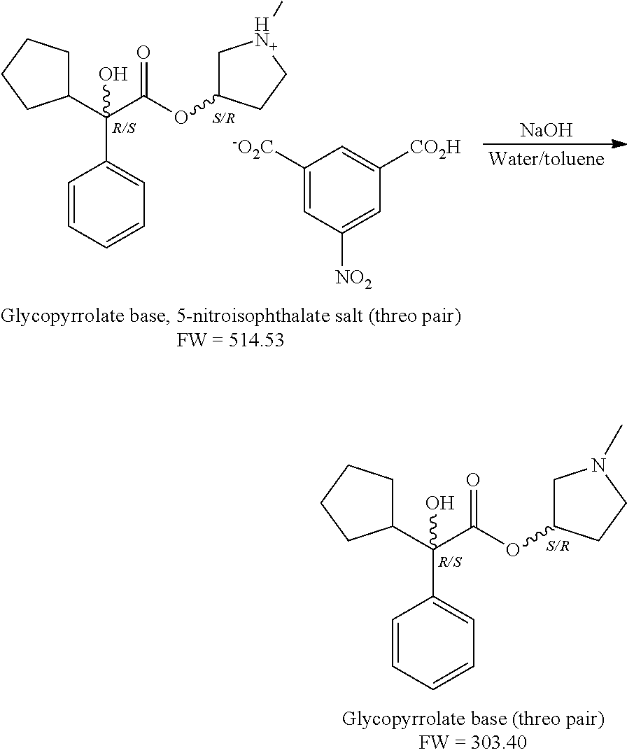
C1(C(C(OC2CN(C)CC2)=O)(C2=CC=CC=C2)O)CCCC1.C1(C(C(OC2C[HN+](C)CC2)=O)(C2=CC=CC=C2)O)CCCC1.C1([-O2C])=CC([NO2])=CC([CO2H])=C1.[Water/toluene].[NaOH]
